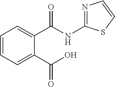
C1=CC=C(C(=O)O)C(C(=O)NC2=NC=CS2)=C1
